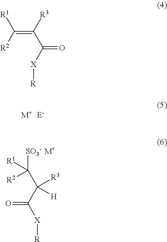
[M+].[SO3-]C([R1])([R2])C([H])([R3])C(=O)[X][R].[M+].C(=C([R2])[R1])(C([X][R])=O)[R3]
